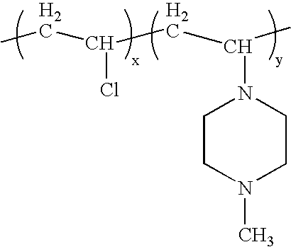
C(CC(C)N1CCN(C)CC1)(CC)Cl
